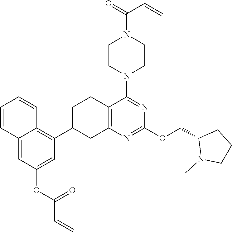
C12=CC(OC(C=C)=O)=CC(C3CC4=C(CC3)C(N3CCN(C(=O)C=C)CC3)=NC(OCC3N(C)CCC3)=N4)=C1C=CC=C2
